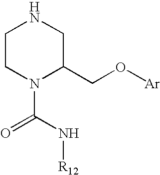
C1CN(C(N[R12])=O)C(CO[Ar])CN1
